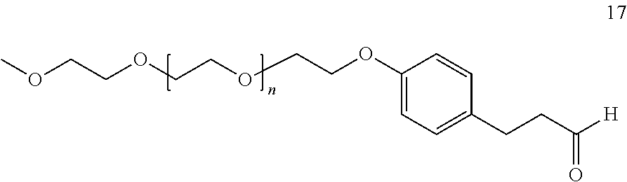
COCCOCCOCCOC1=CC=C(CCC([H])=O)C=C1
